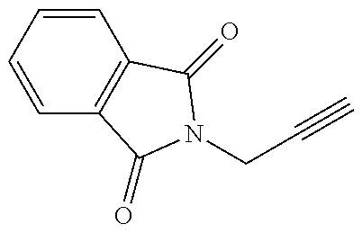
C1=CC=CC2=C1C(=O)N(CC#C)C2=O
